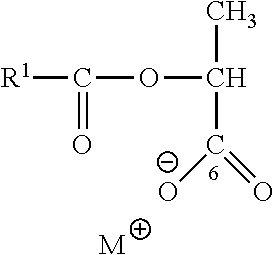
CC(OC([R1])=O)C(=O)[O-].[M]
